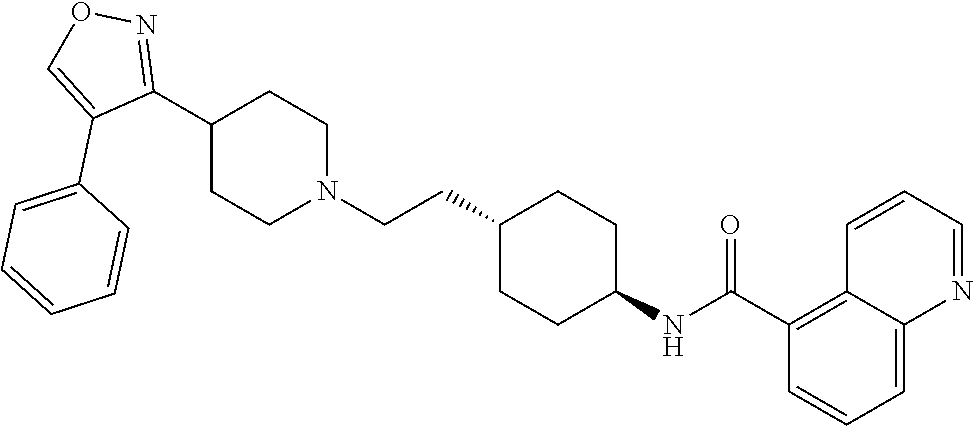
C1(C2=NOC=C2C2=CC=CC=C2)CCN(CCC2CCC(NC(C3=C4C(=CC=C3)N=CC=C4)=O)CC2)CC1
